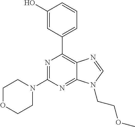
N1=C(N2CCOCC2)N=C2C(=C1C1=CC=CC(O)=C1)N=CN2CCOC
